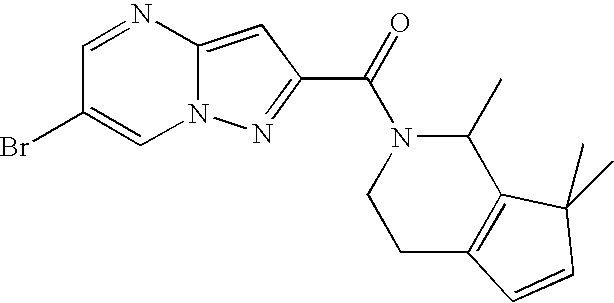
C1=NC2=CC(C(=O)N3C(C)C4=C(CC3)C=CC4(C)C)=NN2C=C1Br
